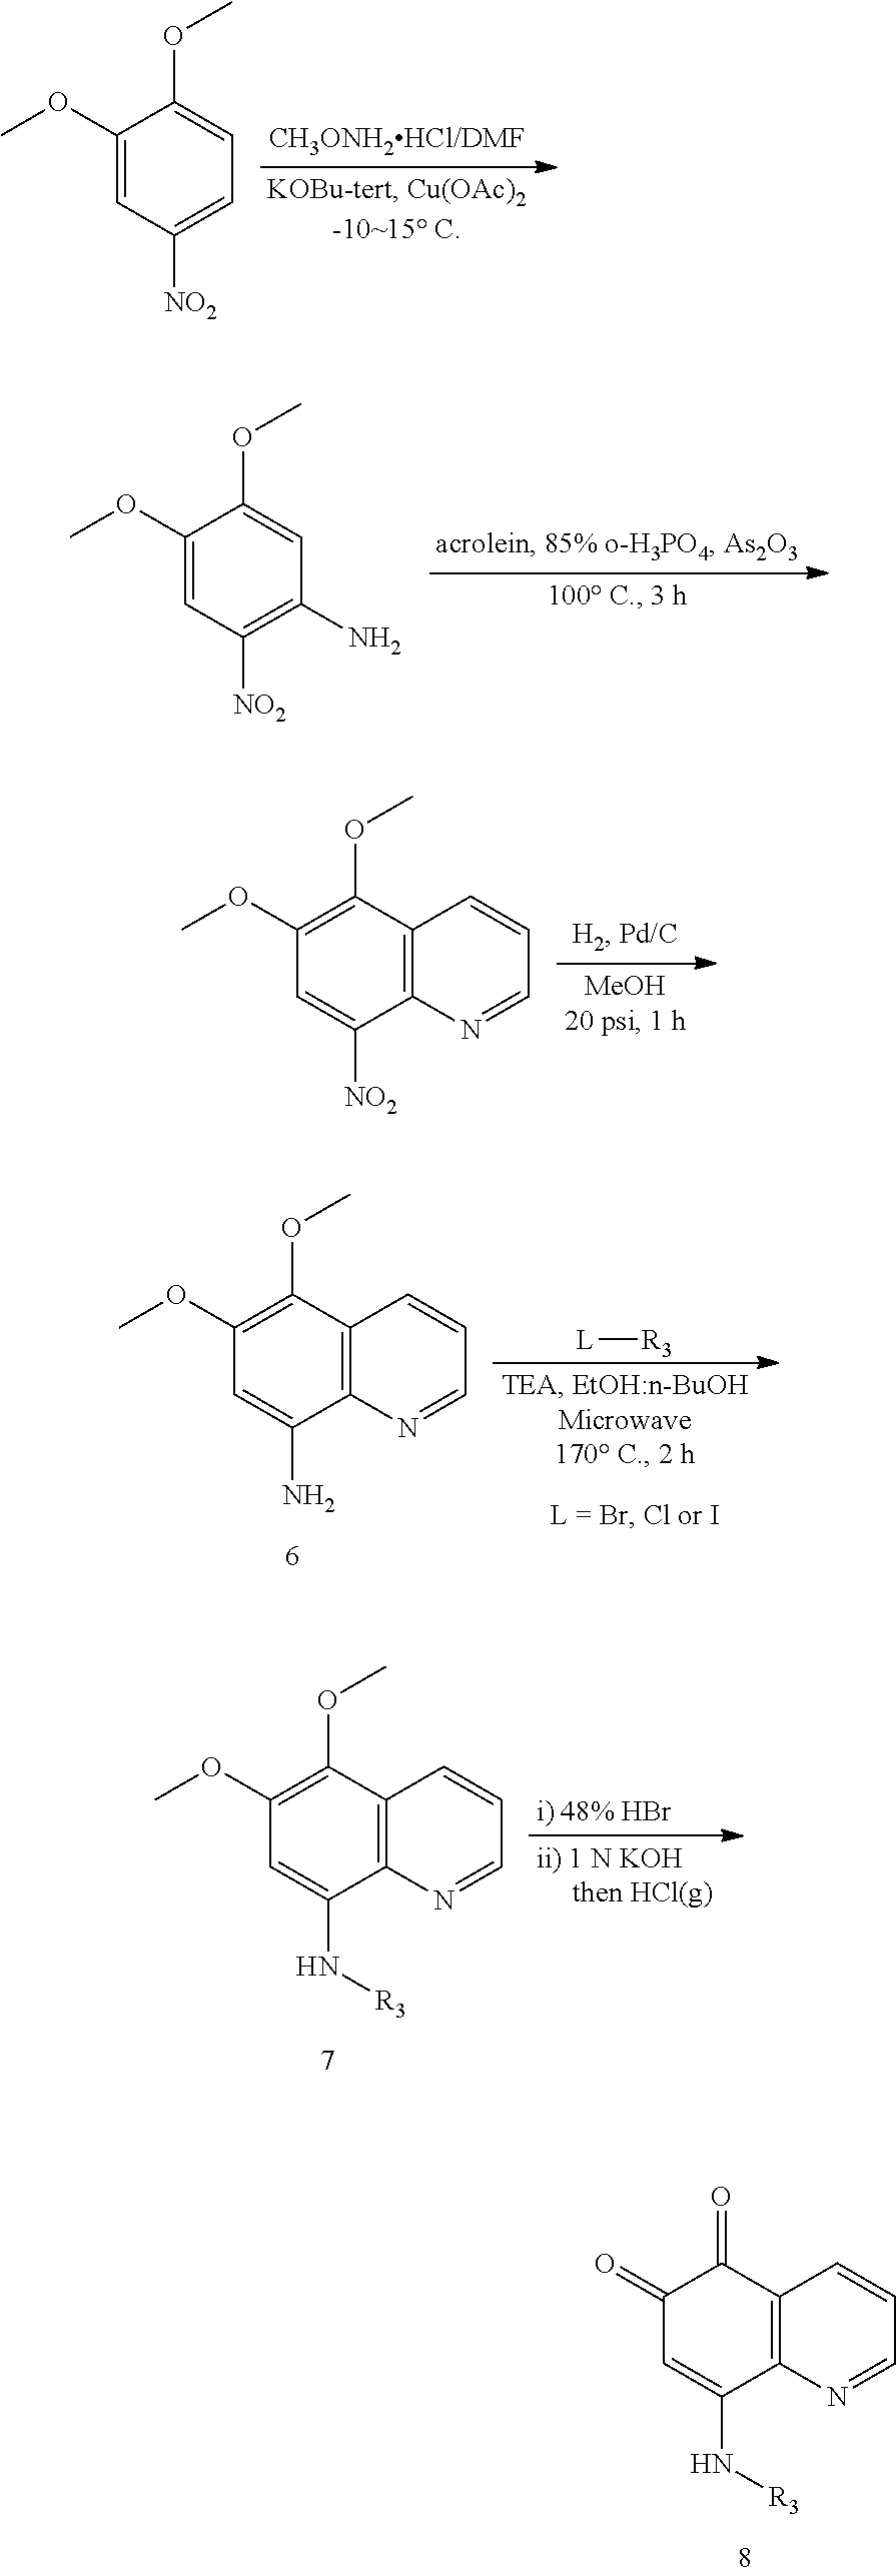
C1(=O)C=C(N[R3])C2=C(C1=O)C=CC=N2.C1(OC)=CC([NO2])=CC=C1OC.C1(OC)=CC([NO2])=C(N)C=C1OC.C1(OC)=C(OC)C2=C(C([NO2])=C1)N=CC=C2.[L][R3].C1(OC)=C(OC)C2=C(C(N)=C1)N=CC=C2.C1(OC)=C(OC)C2=C(C(N[R3])=C1)N=CC=C2
